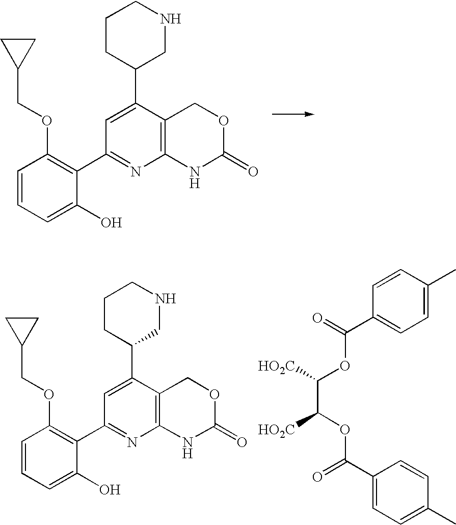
C1=CC=C(O)C(C2=NC3=C(C(C4CNCCC4)=C2)COC(=O)N3)=C1OCC1CC1.C1=CC=C(O)C(C2=NC3=C(C(C4CNCCC4)=C2)COC(=O)N3)=C1OCC1CC1.C1=C(C)C=CC(C(=O)OC([HO2C])C(OC(C2=CC=C(C)C=C2)=O)[HO2C])=C1
